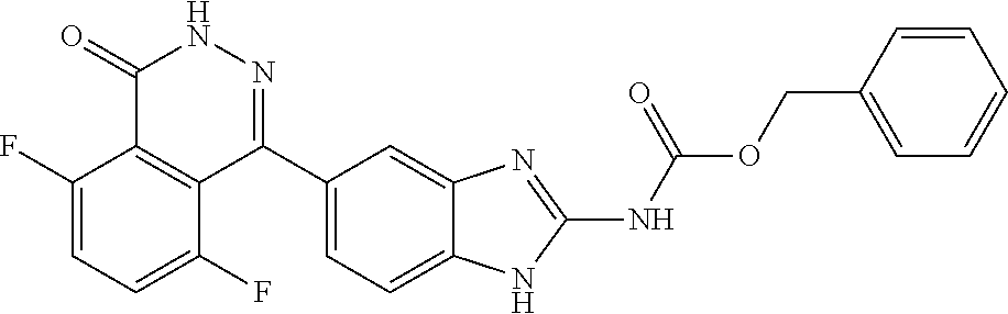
O(C(=O)NC1=NC2=CC(C3=NNC(=O)C4=C3C(F)=CC=C4F)=CC=C2N1)CC1=CC=CC=C1
